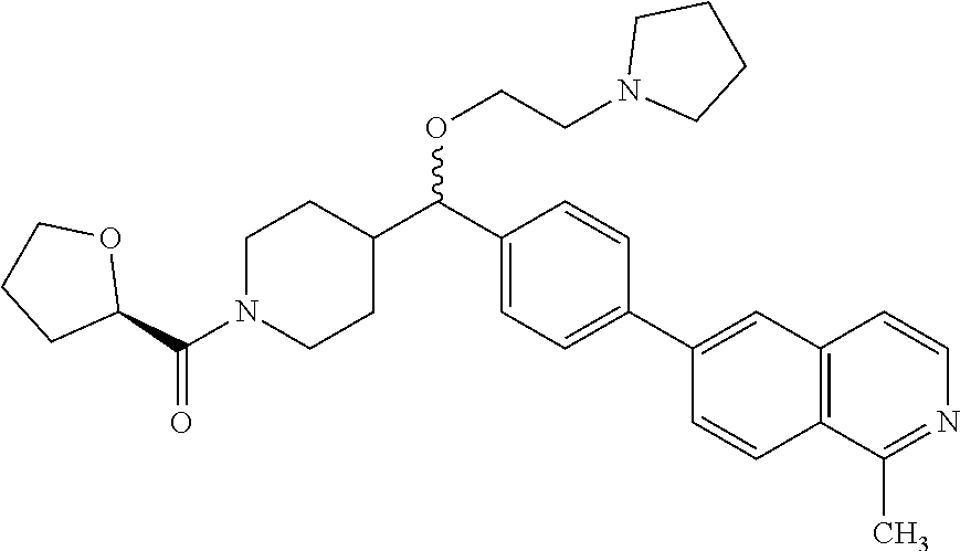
C1N(C(C2OCCC2)=O)CCC(C(C2=CC=C(C3=CC4=C(C=C3)C(C)=NC=C4)C=C2)OCCN2CCCC2)C1
